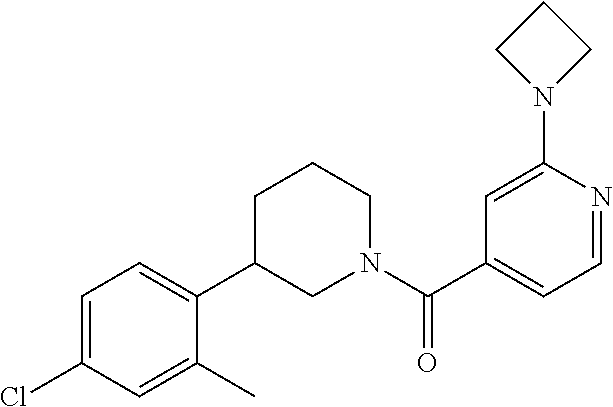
C1=C(C2CCCN(C(C3=CC=NC(N4CCC4)=C3)=O)C2)C(C)=CC(Cl)=C1
